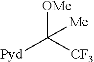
[OMe]C([CF3])([Pyd])[Me]
